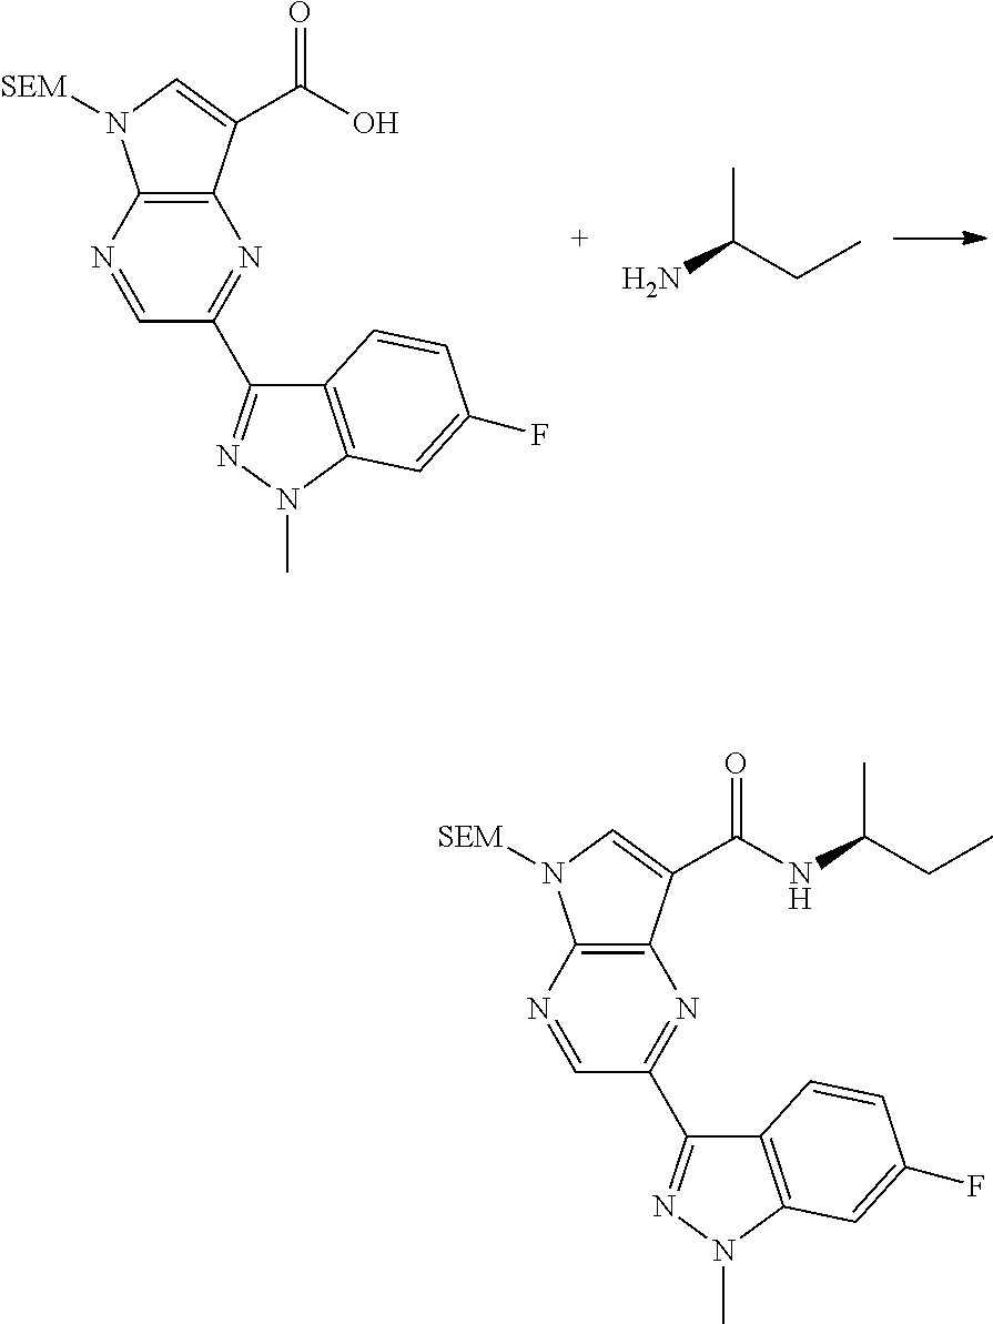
C12=C(N=CC(C3=NN(C)C4=C3C=CC(F)=C4)=N1)N([SEM])C=C2C(O)=O.CC(CC)N.C12=C(N=CC(C3=NN(C)C4=C3C=CC(F)=C4)=N1)N([SEM])C=C2C(NC(CC)C)=O
